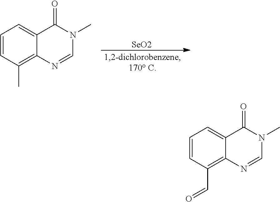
[SeO2].C1=CC(C)=C2C(=C1)C(=O)N(C)C=N2.C1=CC(C=O)=C2C(=C1)C(=O)N(C)C=N2
